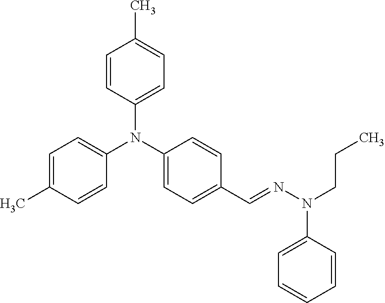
C1=C(C)C=CC(N(C2=CC=C(C=NN(CCC)C3=CC=CC=C3)C=C2)C2=CC=C(C)C=C2)=C1
